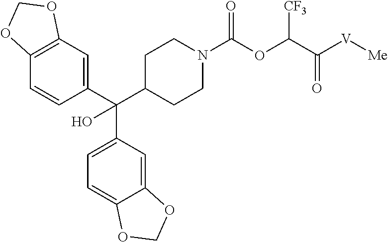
C12=C(C=C(C(C3CCN(C(OC(C([V][Me])=O)[CF3])=O)CC3)(C3=CC=C4C(=C3)OCO4)O)C=C1)OCO2
